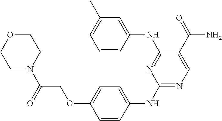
C1(NC2=CC=C(OCC(N3CCOCC3)=O)C=C2)=NC=C(C(=O)N)C(NC2=CC(C)=CC=C2)=N1
